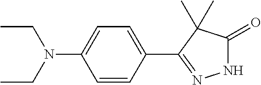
C1=CC(C2=NNC(=O)C2(C)C)=CC=C1N(CC)CC
